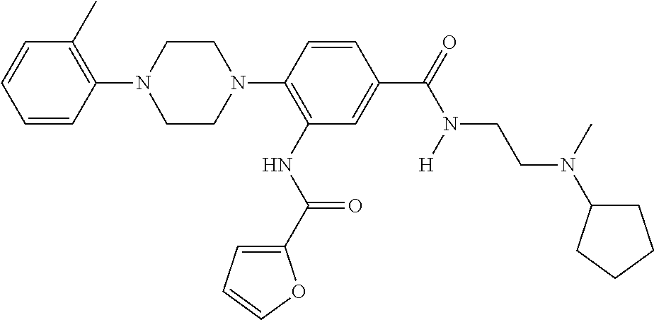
C1(N2CCN(C3=C(NC(=O)C4=CC=CO4)C=C(C(=O)N(CCN(C4CCCC4)C)[H])C=C3)CC2)=C(C)C=CC=C1
